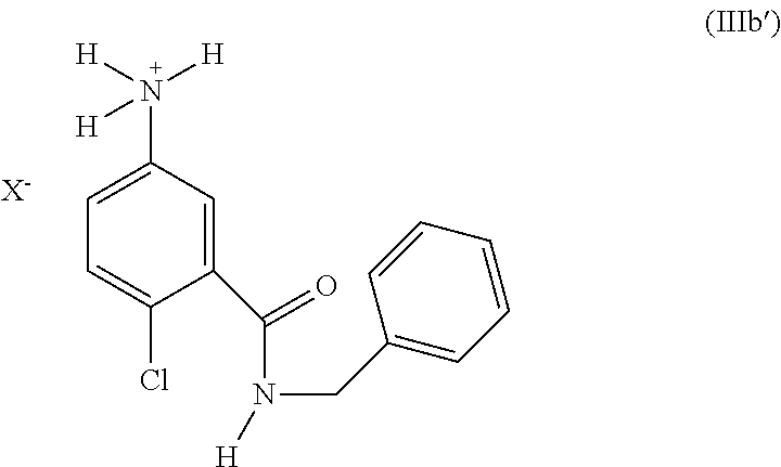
C1(C(N(CC2=CC=CC=C2)[H])=O)=CC(N([H])([H])[H])=CC=C1Cl.[X-]
